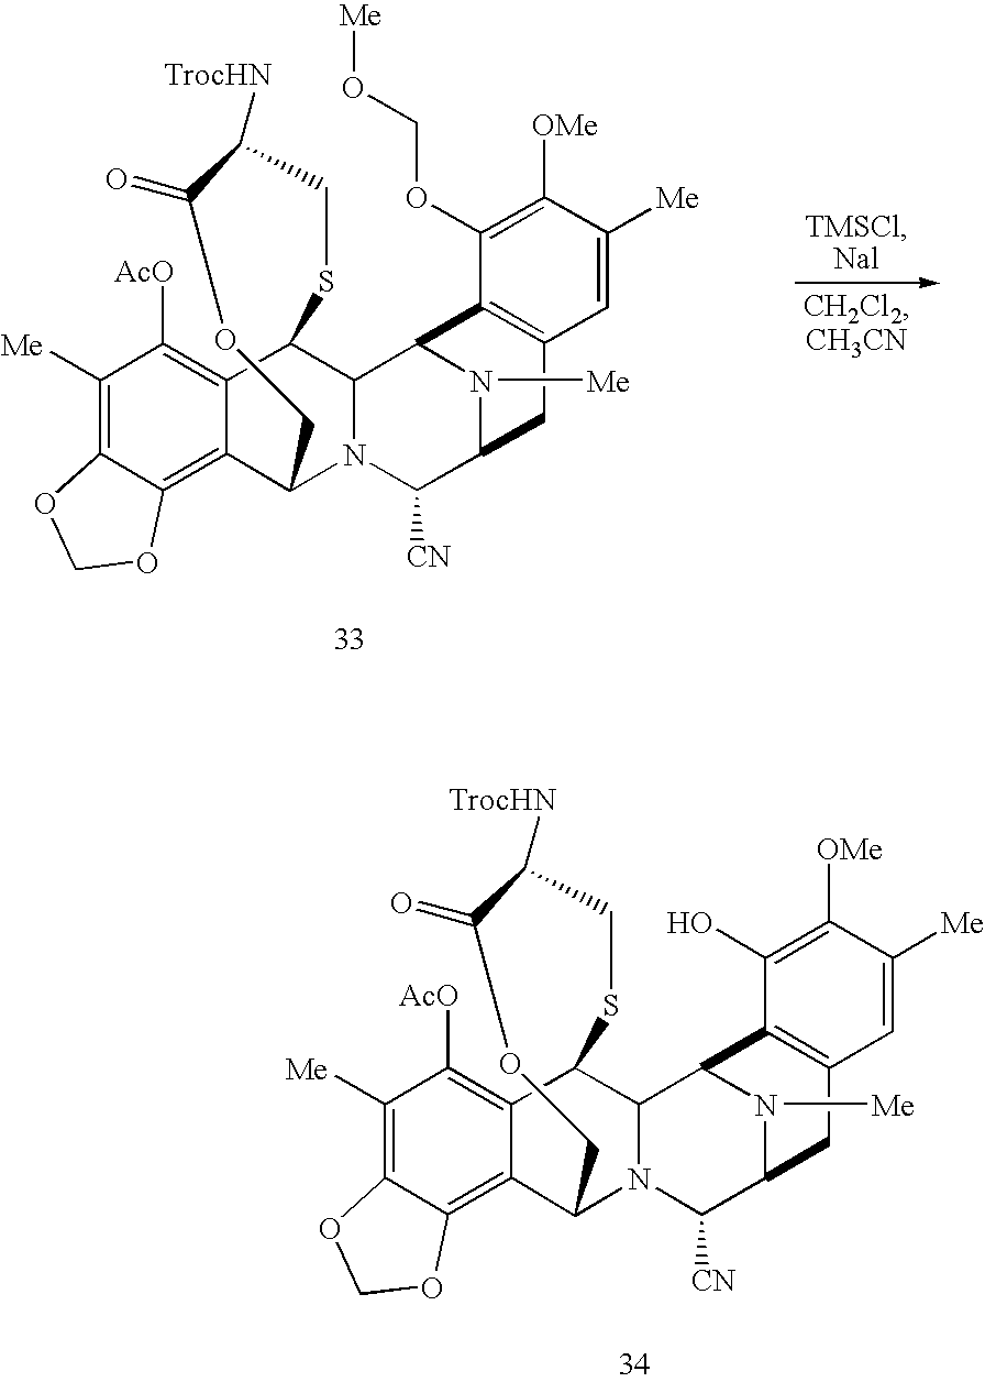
C1([Me])=C2C(=C3C(=C1[AcO])C1C4N(C([CN])C5N([Me])C4C4=C(C5)C=C([Me])C([OMe])=C4O)C3COC(=O)C([TrocHN])CS1)OCO2.C1([Me])=C2C(=C3C(=C1[AcO])C1C4N(C([CN])C5N([Me])C4C4=C(C5)C=C([Me])C([OMe])=C4OCO[Me])C3COC(=O)C([TrocHN])CS1)OCO2
